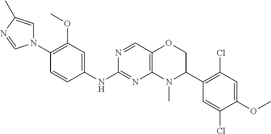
C1(N2C=C(C)N=C2)=C(OC)C=C(NC2=NC3=C(C=N2)OCC(C2=C(Cl)C=C(OC)C(Cl)=C2)N3C)C=C1
